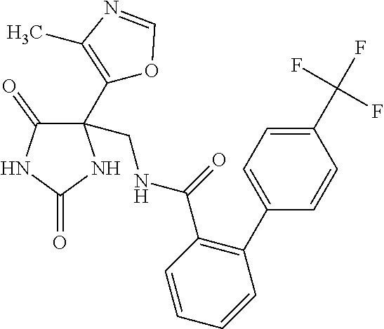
C1(C(F)(F)F)=CC=C(C2=C(C(NCC3(C4=C(C)N=CO4)C(=O)NC(=O)N3)=O)C=CC=C2)C=C1
